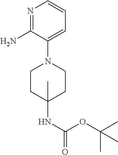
NC1=NC=CC=C1N1CCC(NC(=O)OC(C)(C)C)(C)CC1
